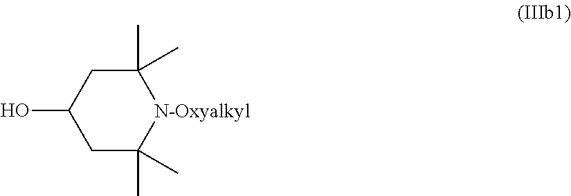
C1C(C)(C)[N-Oxyalkyl]C(C)(C)CC1O
